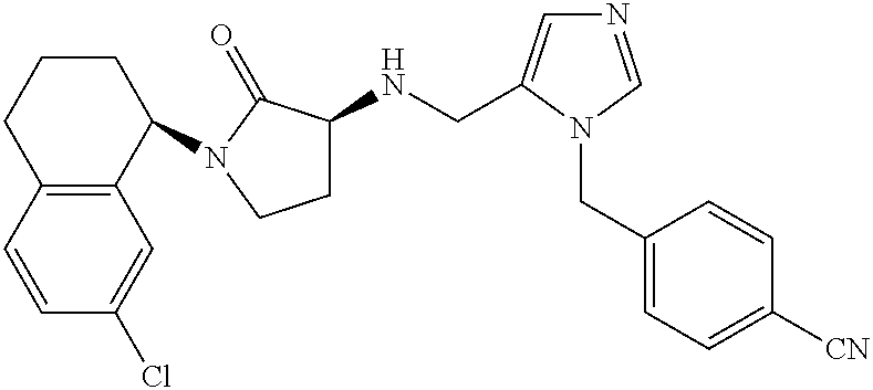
C12=C(C(N3C(=O)C(NCC4=CN=CN4CC4=CC=C([CN])C=C4)CC3)CCC1)C=C(Cl)C=C2
